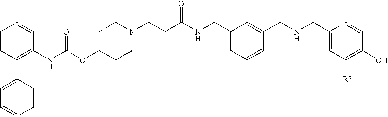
C1=CC(C2=CC=CC=C2)=C(NC(OC2CCN(CCC(NCC3=CC=CC(CNCC4=CC([R6])=C(O)C=C4)=C3)=O)CC2)=O)C=C1
